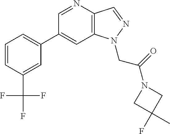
C1(C2=CC=CC(C(F)(F)F)=C2)=CC2=C(C=NN2CC(=O)N2CC(F)(C)C2)N=C1
